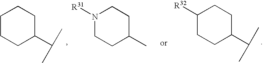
C1CCC(C(C)C)CC1.C1CC(C)CCN1[R31].C1([R32])CCC(C(C)C)CC1
